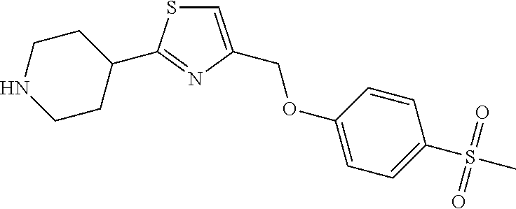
N1CCC(C2=NC(COC3=CC=C(S(C)(=O)=O)C=C3)=CS2)CC1
